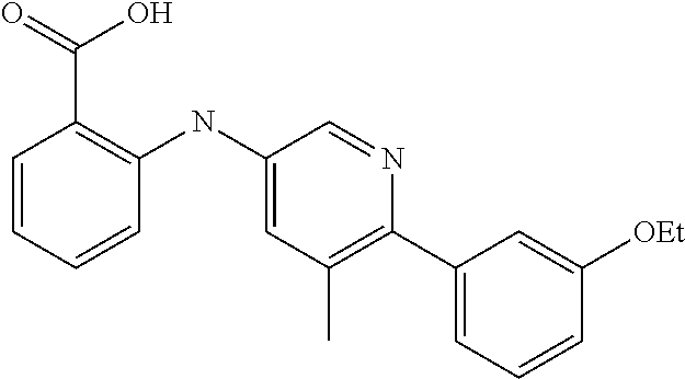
C1=CC=CC(NC2=CC(C)=C(C3=CC=CC([OEt])=C3)N=C2)=C1C(=O)O
